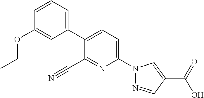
C1(C#N)=NC(N2N=CC(C(O)=O)=C2)=CC=C1C1=CC=CC(OCC)=C1
